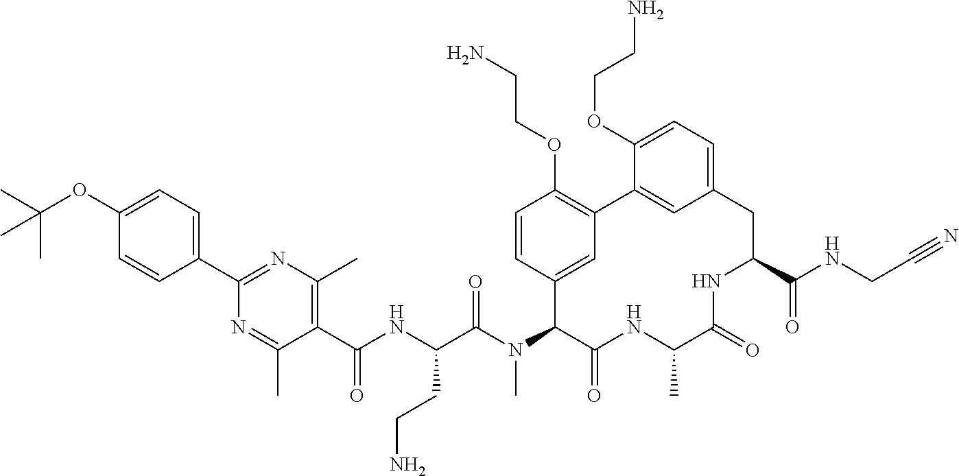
C(C)(OC1=CC=C(C2=NC(C)=C(C(NC(C(N(C3C4=CC(=C(OCCN)C=C4)C4=CC(=CC=C4OCCN)CC(C(NCC#N)=O)NC(=O)C(C)NC3=O)C)=O)CCN)=O)C(C)=N2)C=C1)(C)C
